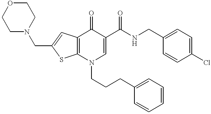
C12=C(N(CCCC3=CC=CC=C3)C=C(C(NCC3=CC=C(Cl)C=C3)=O)C1=O)SC(CN1CCOCC1)=C2
